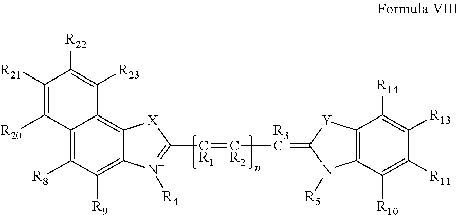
C12=C([R8])C([R9])=C3C(=C1C([R23])=C([R22])C([R21])=C2[R20])[X]C([CR1]=[CR2][R3C]=C1[Y]C2=C(C([R10])=C([R11])C([R13])=C2[R14])N1[R5])=[N+]3[R4]
